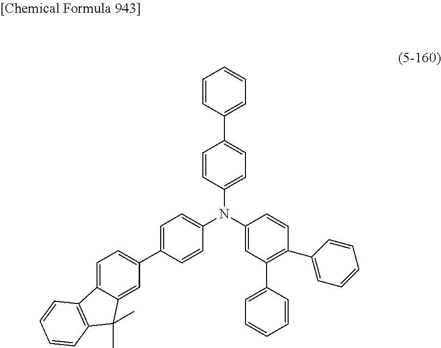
C1=CC(C2=CC=C(N(C3=CC(C4=CC=CC=C4)=C(C4=CC=CC=C4)C=C3)C3=CC=C(C4=CC=C5C(=C4)C(C)(C)C4=C5C=CC=C4)C=C3)C=C2)=CC=C1
